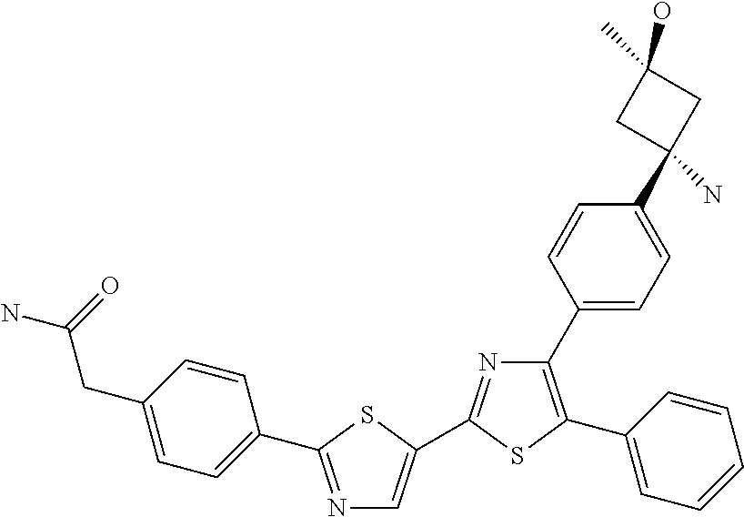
N1=C(C2=CN=C(C3=CC=C(CC(=O)N)C=C3)S2)SC(C2=CC=CC=C2)=C1C1=CC=C(C2(N)CC(C)(O)C2)C=C1
